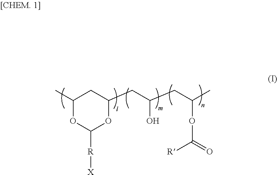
C1(C)OC([R][X])OC(CC(O)CC(OC([R])=O)C)C1
